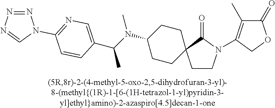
C(N(C1CCC2(CC1)CCN(C1=C(C)C(=O)OC1)C2=O)C)(C1=CN=C(N2N=NN=C2)C=C1)C
